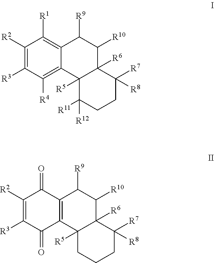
C1([R2])=C([R3])C([R4])=C2C(=C1[R1])C([R9])C([R10])C1([R6])C2([R5])C([R12])([R11])CCC1([R7])[R8].C1([R2])=C([R3])C(=O)C2=C(C1=O)C([R9])C([R10])C1([R6])C2([R5])CCCC1([R7])[R8]
